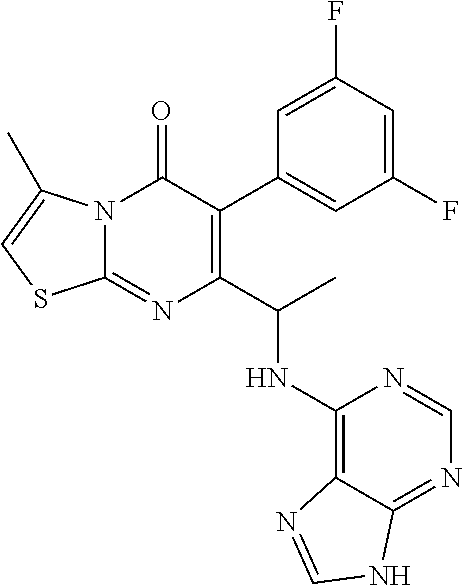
C1(C(C)NC2=C3C(=NC=N2)NC=N3)=C(C2=CC(F)=CC(F)=C2)C(=O)N2C(=N1)SC=C2C
